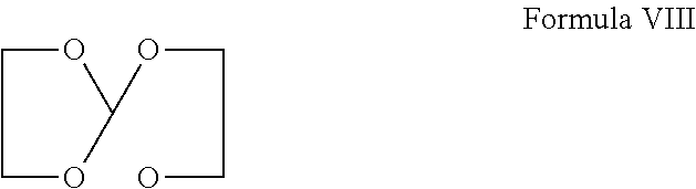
O1CCOC1OCCO
